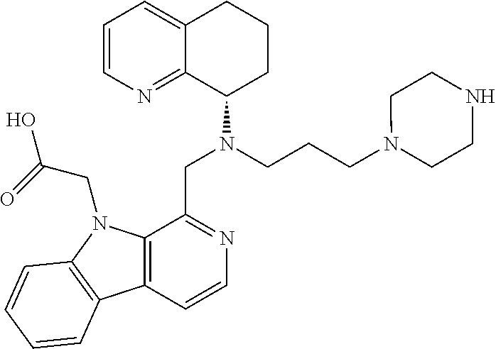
C1=CN=C2C(=C1)CCCC2N(CCCN1CCNCC1)CC1=NC=CC2=C1N(CC(O)=O)C1=C2C=CC=C1
